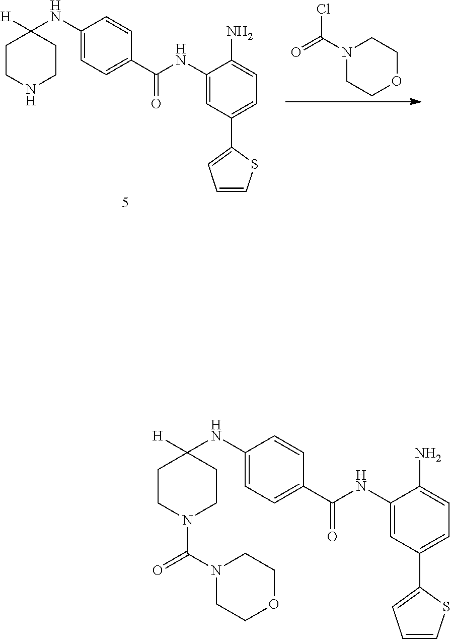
C1(NC2([H])CCN(C(N3CCOCC3)=O)CC2)=CC=C(C(NC2=CC(C3=CC=CS3)=CC=C2N)=O)C=C1.C1(NC2([H])CCNCC2)=CC=C(C(NC2=CC(C3=CC=CS3)=CC=C2N)=O)C=C1.C1N(C(=O)Cl)CCOC1
